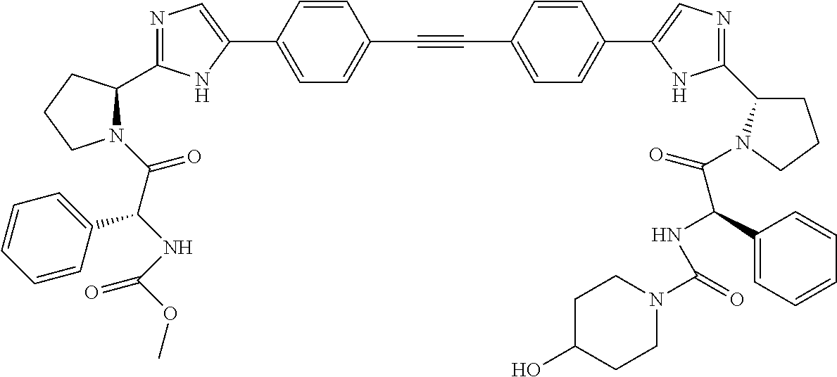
N1=C(C2N(C(C(NC(OC)=O)C3=CC=CC=C3)=O)CCC2)NC(C2=CC=C(C#CC3=CC=C(C4=CN=C(C5CCCN5C(=O)C(NC(N5CCC(O)CC5)=O)C5=CC=CC=C5)N4)C=C3)C=C2)=C1
